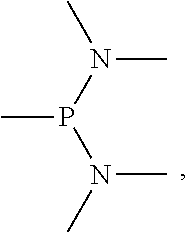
N(C)(P(N(C)C)C)C
